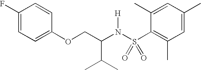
C1(F)=CC=C(OCC(N(S(C2=C(C)C=C(C)C=C2C)(=O)=O)[H])C(C)C)C=C1
